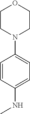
C1=CC(NC)=CC=C1N1CCOCC1
